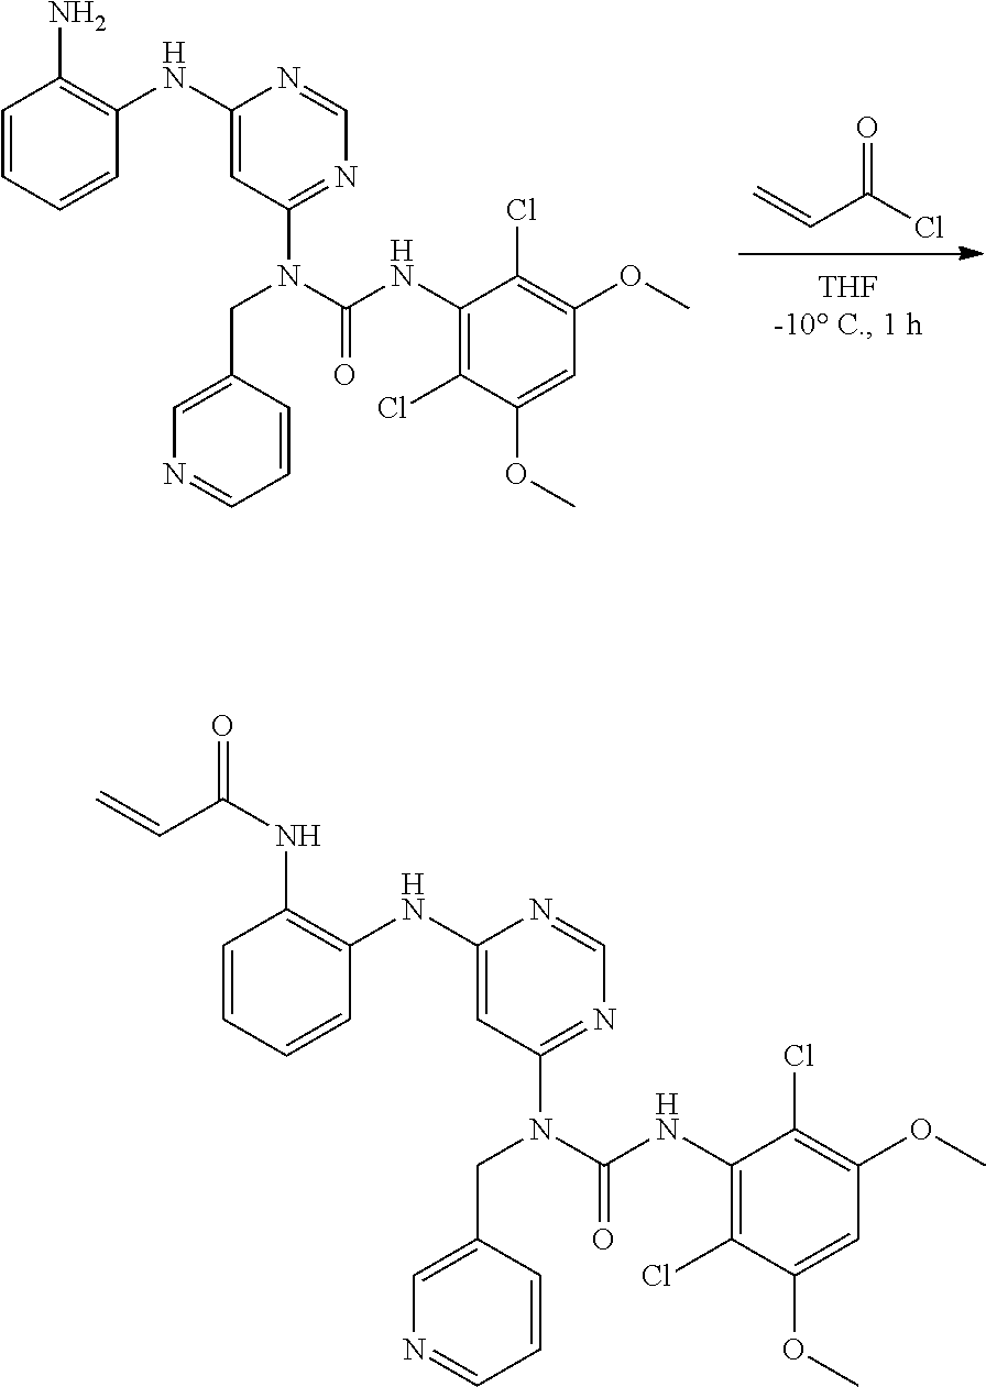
C=CC(=O)Cl.C1=CC=CC(NC2=CC(N(C(NC3=C(Cl)C(OC)=CC(OC)=C3Cl)=O)CC3=CN=CC=C3)=NC=N2)=C1N.C1=CC=CC(NC2=CC(N(C(NC3=C(Cl)C(OC)=CC(OC)=C3Cl)=O)CC3=CN=CC=C3)=NC=N2)=C1NC(C=C)=O
